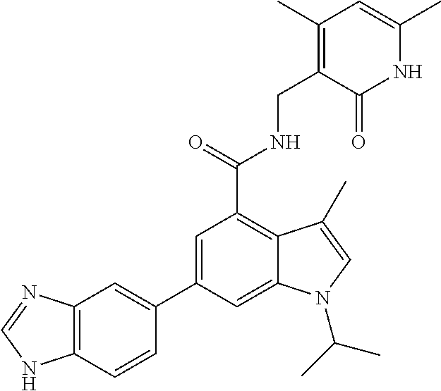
C1(C2=CC(C(NCC3=C(C)C=C(C)NC3=O)=O)=C3C(=C2)N(C(C)C)C=C3C)=CC2=C(C=C1)NC=N2
